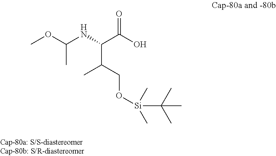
CC(OC)NC(C(O)=O)C(C)CO[Si](C)(C)C(C)(C)C
